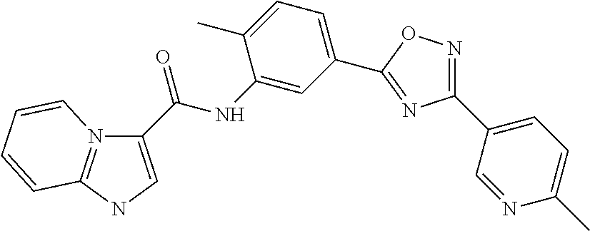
N12=C(NC=C1C(NC1=CC(C3=NC(C4=CC=C(C)N=C4)=NO3)=CC=C1C)=O)C=CC=C2
